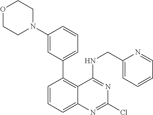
C1(C2=C3C(=CC=C2)N=C(Cl)N=C3NCC2=CC=CC=N2)=CC=CC(N2CCOCC2)=C1
